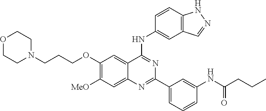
C1(OCCCN2CCOCC2)=C([MeO])C=C2C(=C1)C(NC1=CC3=C(C=C1)NN=C3)=NC(C1=CC=CC(NC(CCC)=O)=C1)=N2
